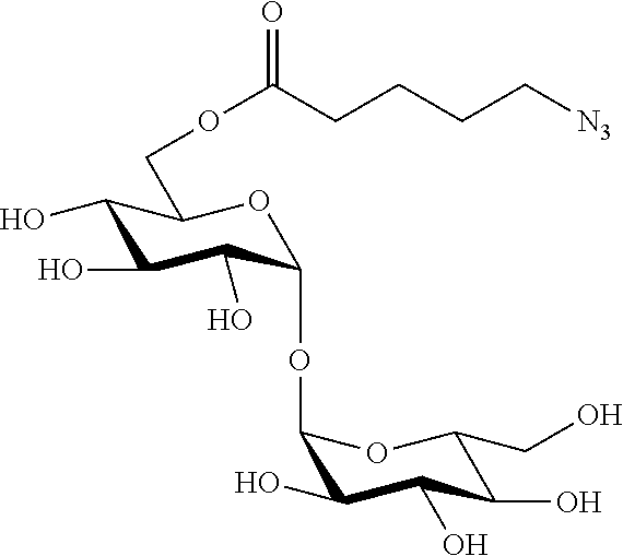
C1(O)C(O)C(O)C(OC2C(O)C(O)C(O)C(CO)O2)OC1COC(=O)CCCC[N3]
